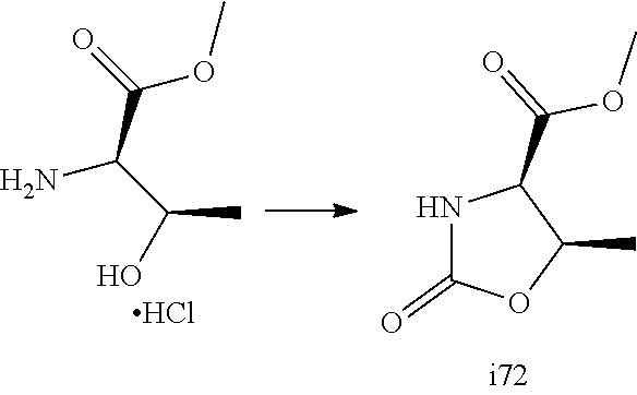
C(C)(O)C(C(=O)OC)N.Cl.N1C(=O)OC(C)C1C(=O)OC
